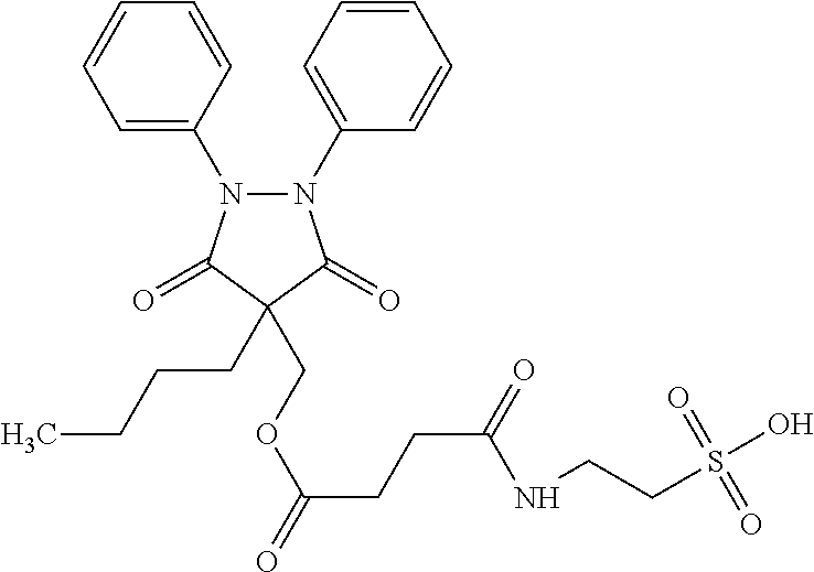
C1=C(N2C(=O)C(CCCC)(COC(CCC(=O)NCCS(O)(=O)=O)=O)C(=O)N2C2=CC=CC=C2)C=CC=C1
